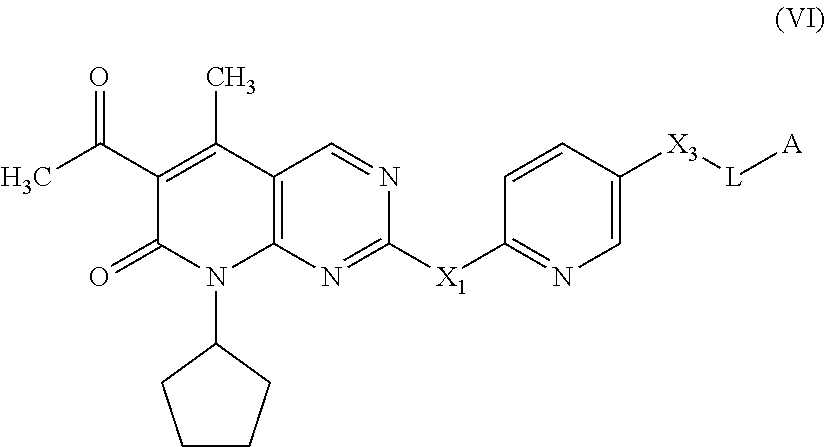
C12=C(N=C([X1]C3=NC=C([X3][L][A])C=C3)N=C1)N(C1CCCC1)C(=O)C(C(=O)C)=C2C
